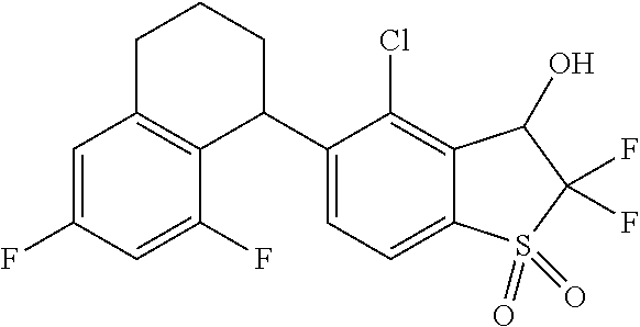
C1=C(F)C=C(F)C2=C1CCCC2C1=CC=C2C(=C1Cl)C(O)C(F)(F)S2(=O)=O
